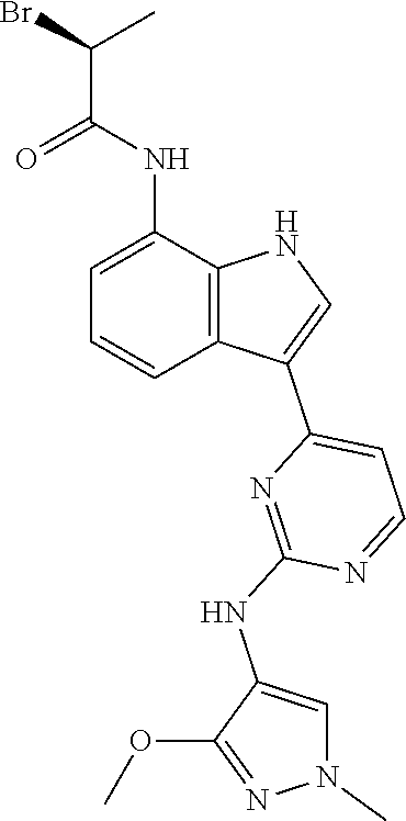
C12=C(C(NC(C(Br)C)=O)=CC=C1)NC=C2C1=CC=NC(NC2=CN(C)N=C2OC)=N1
